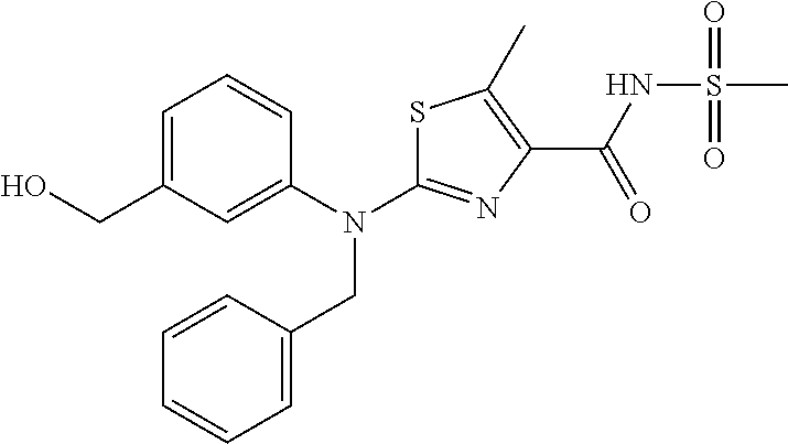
N(C1=NC(C(=O)NS(C)(=O)=O)=C(C)S1)(CC1=CC=CC=C1)C1=CC(CO)=CC=C1
